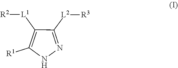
N1=C([L2][R3])C([L1][R2])=C([R1])N1
